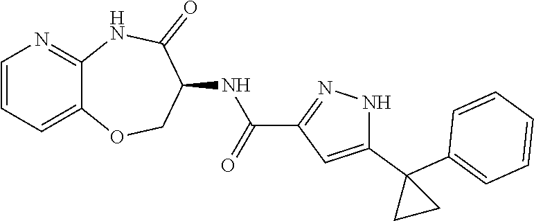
C12=CC=CN=C1NC(=O)C(NC(C1=NNC(C3(C4=CC=CC=C4)CC3)=C1)=O)CO2
